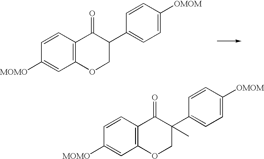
C12=C(C=CC([MOMO])=C1)C(=O)C(C1=CC=C([OMOM])C=C1)(C)CO2.C12=C(C=CC([MOMO])=C1)C(=O)C(C1=CC=C([OMOM])C=C1)CO2
